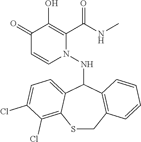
C1(=O)C=CN(NC2C3=CC=C(Cl)C(Cl)=C3SCC3=C2C=CC=C3)C(C(NC)=O)=C1O
